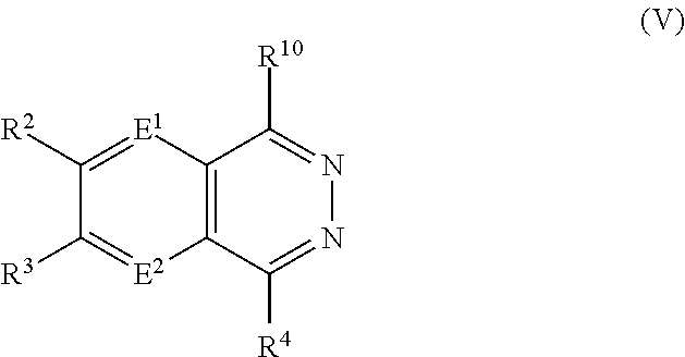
C12=C(C([R4])=NN=C1[R10])[E2]=C([R3])C([R2])=[E1]2
